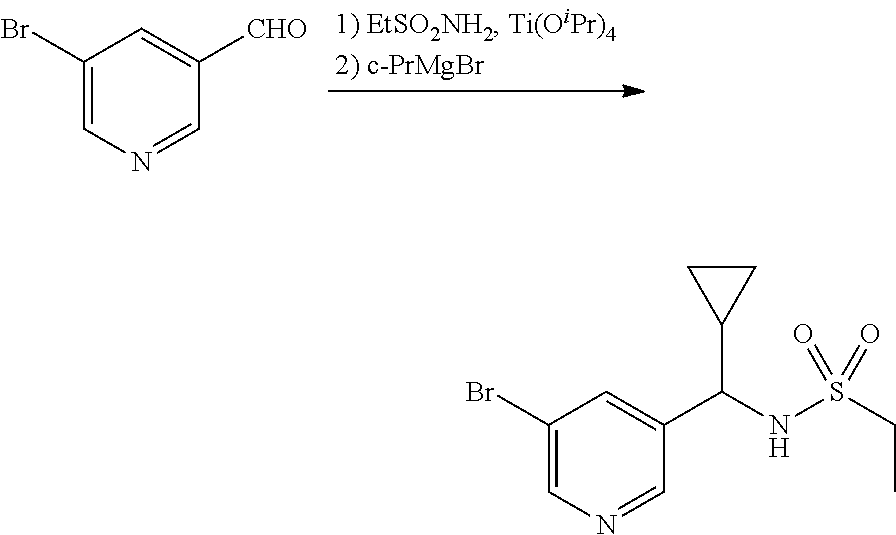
BrC1=CN=CC([CHO])=C1.BrC1=CN=CC(C(NS(CC)(=O)=O)C2CC2)=C1
